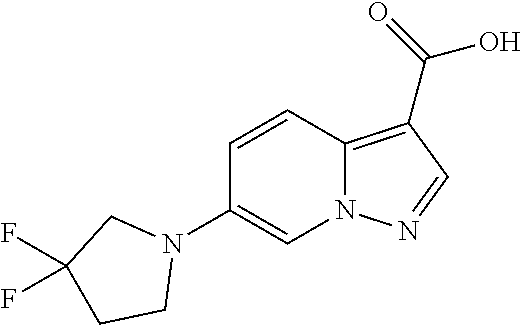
C12=C(C(=O)O)C=NN1C=C(N1CC(F)(F)CC1)C=C2
